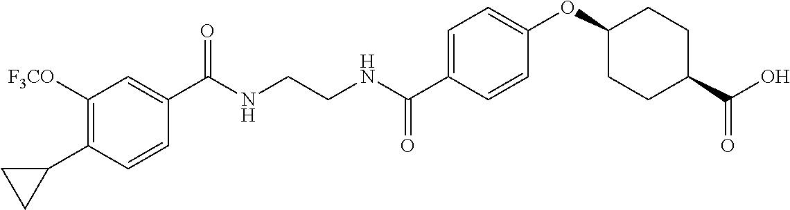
C1(C(NCCNC(C2=CC=C(OC3CCC(C(O)=O)CC3)C=C2)=O)=O)=CC([F3CO])=C(C2CC2)C=C1
